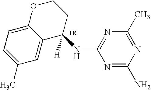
C1(C)=CC=C2C(=C1)C([H])(NC1=NC(C)=NC(N)=N1)CCO2
